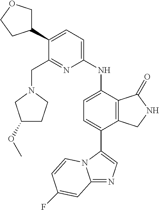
C12=NC=C(C3=CC=C(NC4=CC=C(C5COCC5)C(CN5CCC(OC)C5)=N4)C4=C3CNC4=O)N1C=CC(F)=C2
